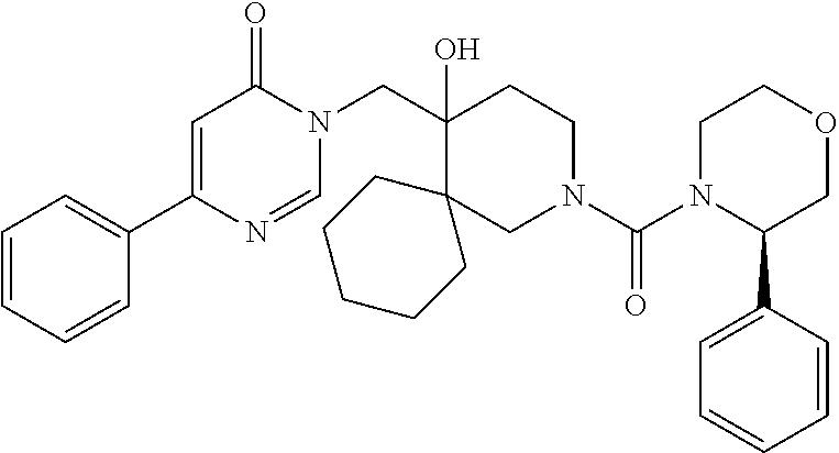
C1=CC=CC(C2=CC(=O)N(CC3(O)CCN(C(=O)N4C(C5=CC=CC=C5)COCC4)CC34CCCCC4)C=N2)=C1
